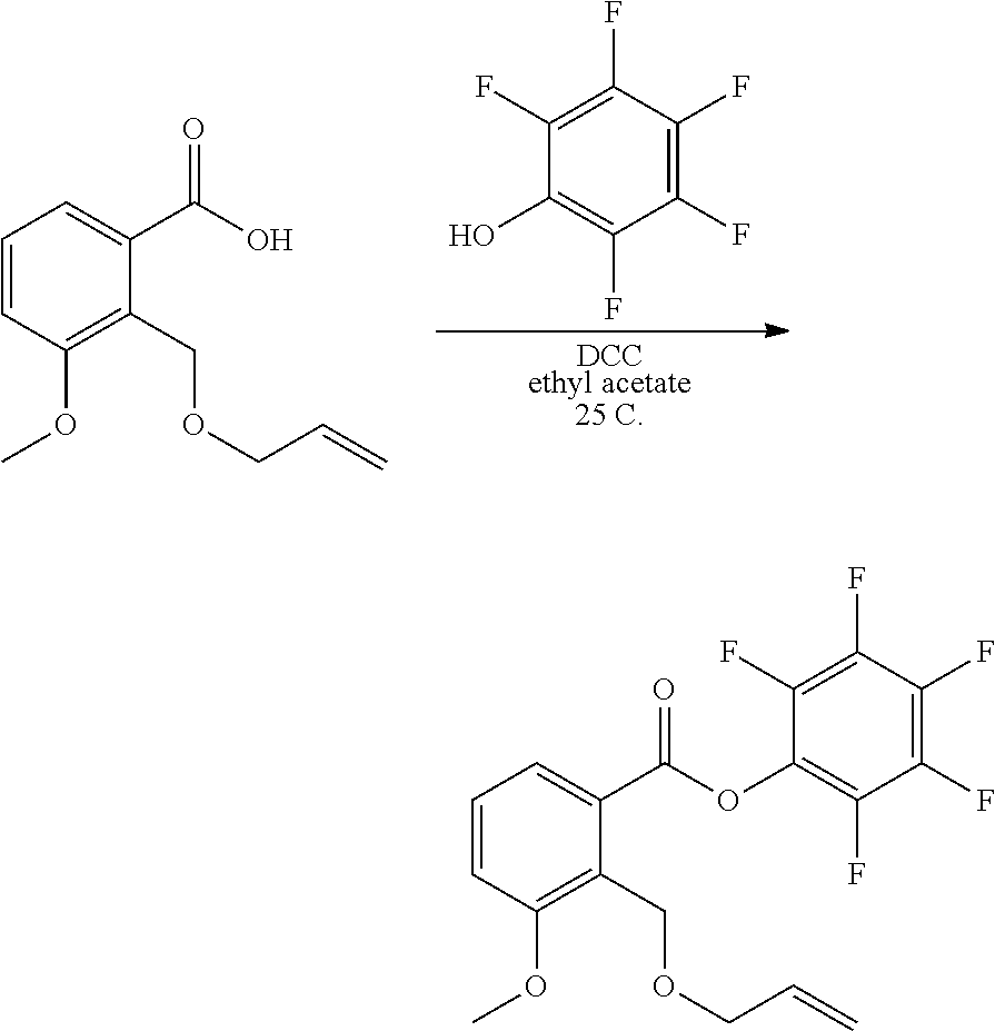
C1=CC(OC)=C(COCC=C)C(C(O)=O)=C1.C1(F)=C(F)C(O)=C(F)C(F)=C1F.[DCCethyl acetate25 C].C1=CC(OC)=C(COCC=C)C(C(OC2=C(F)C(F)=C(F)C(F)=C2F)=O)=C1
